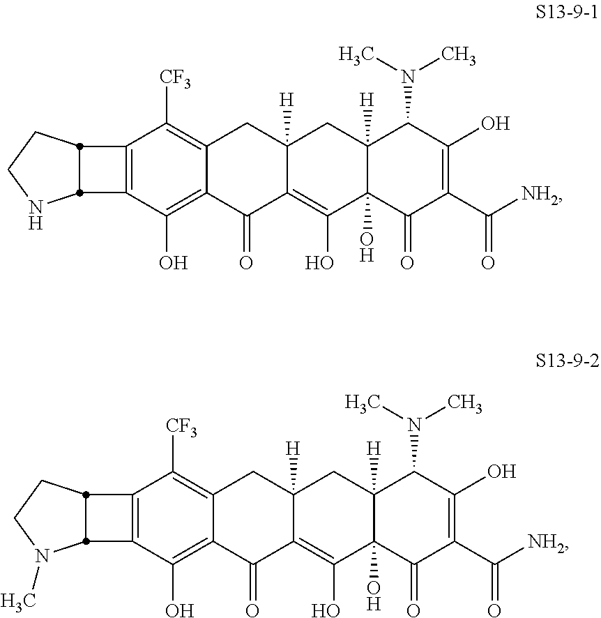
C1(O)=C(C([NH2])=O)C(=O)C2(O)C([H])(C1N(C)C)CC1([H])C(=C2O)C(=O)C2=C(O)C3=C(C([CF3])=C2C1)C1CCNC31.C1(O)=C(C([NH2])=O)C(=O)C2(O)C([H])(C1N(C)C)CC1([H])C(=C2O)C(=O)C2=C(O)C3=C(C([CF3])=C2C1)C1CCN(C)C31
